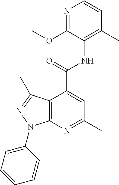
N1=C(OC)C(NC(=O)C2=CC(C)=NC3=C2C(C)=NN3C2=CC=CC=C2)=C(C)C=C1
